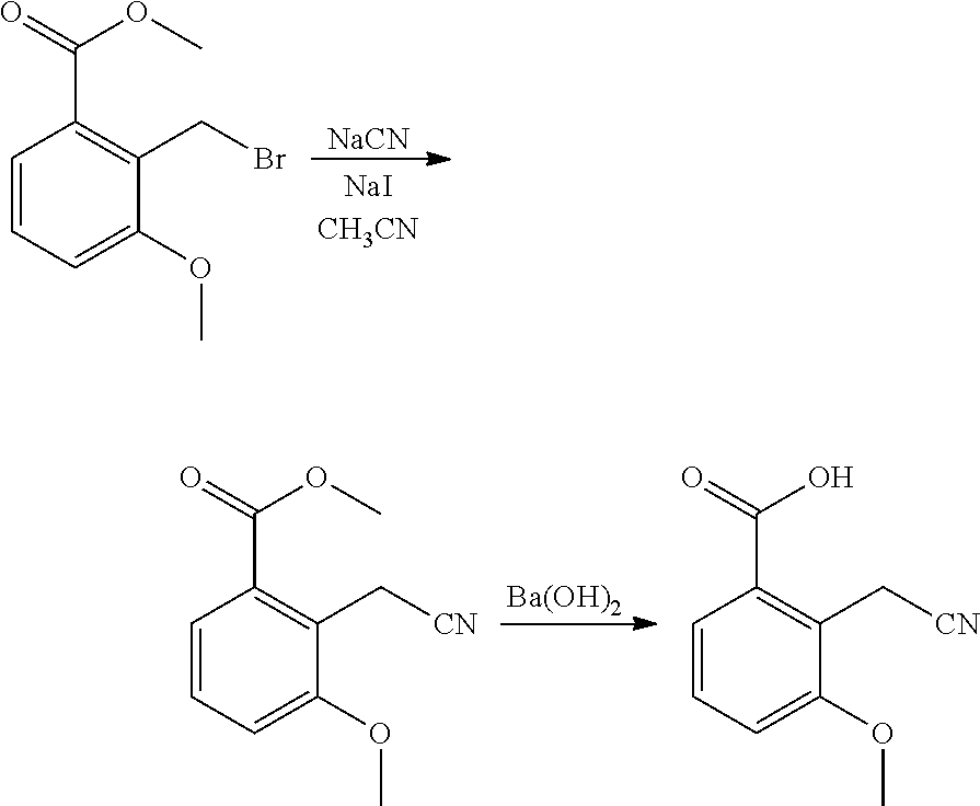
O=C(OC)C1=C(CBr)C(OC)=CC=C1.[NaCN].O=C(OC)C1=C(C[CN])C(OC)=CC=C1.[Ba(OH)2].O=C(O)C1=C(C[CN])C(OC)=CC=C1
